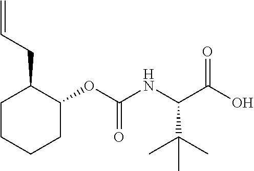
C=CCC1C(OC(NC(C(O)=O)C(C)(C)C)=O)CCCC1
